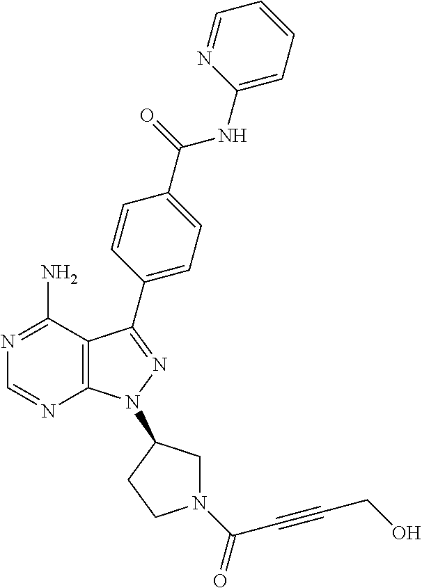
N1=C(N)C2=C(N=C1)N(C1CN(C(C#CCO)=O)CC1)N=C2C1=CC=C(C(NC2=CC=CC=N2)=O)C=C1
